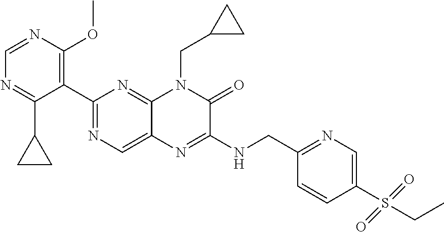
C1(C2=NC=C3C(=N2)N(CC2CC2)C(=O)C(NCC2=NC=C(S(CC)(=O)=O)C=C2)=N3)=C(OC)N=CN=C1C1CC1
